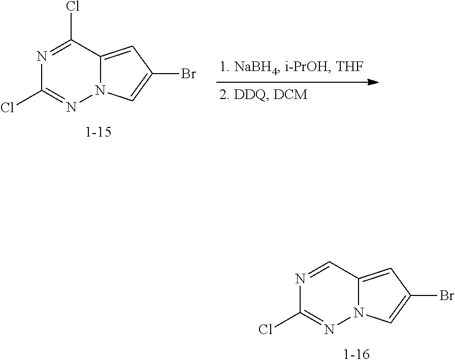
N1=CC2=CC(Br)=CN2N=C1Cl.N1=C(Cl)C2=CC(Br)=CN2N=C1Cl
